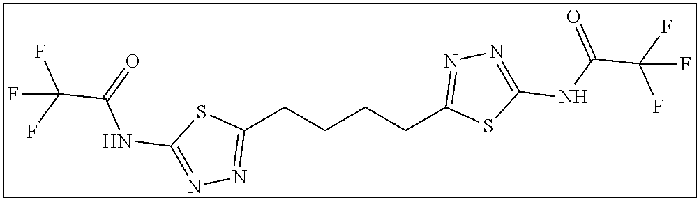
C1(CCCCC2=NN=C(NC(C(F)(F)F)=O)S2)=NN=C(NC(C(F)(F)F)=O)S1
